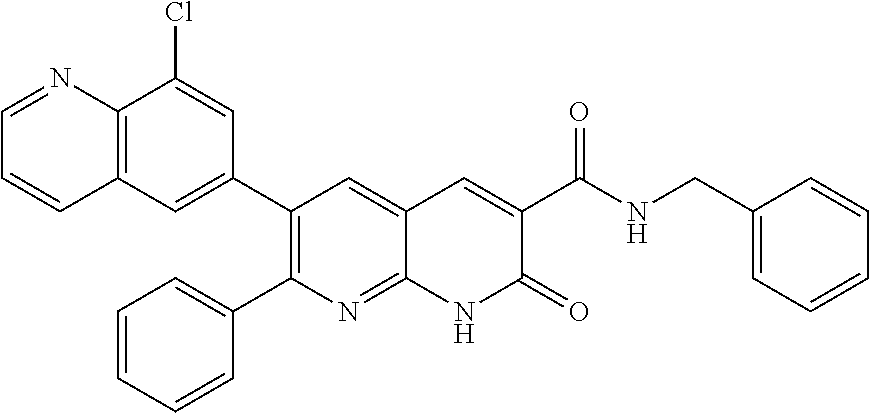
C12=C(C=C(C3=C(C4=CC=CC=C4)N=C4C(=C3)C=C(C(=O)NCC3=CC=CC=C3)C(=O)N4)C=C1Cl)C=CC=N2
